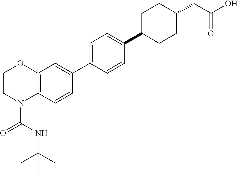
C(N1C2=C(OCC1)C=C(C1=CC=C(C3CCC(CC(O)=O)CC3)C=C1)C=C2)(NC(C)(C)C)=O
